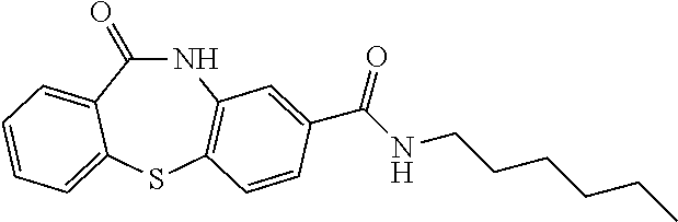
N1C(=O)C2=CC=CC=C2SC2=C1C=C(C(NCCCCCC)=O)C=C2
